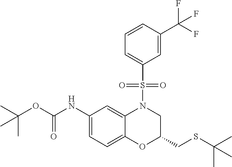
C1(NC(OC(C)(C)C)=O)=CC=C2C(=C1)N(S(C1=CC=CC(C(F)(F)F)=C1)(=O)=O)CC(CSC(C)(C)C)O2
